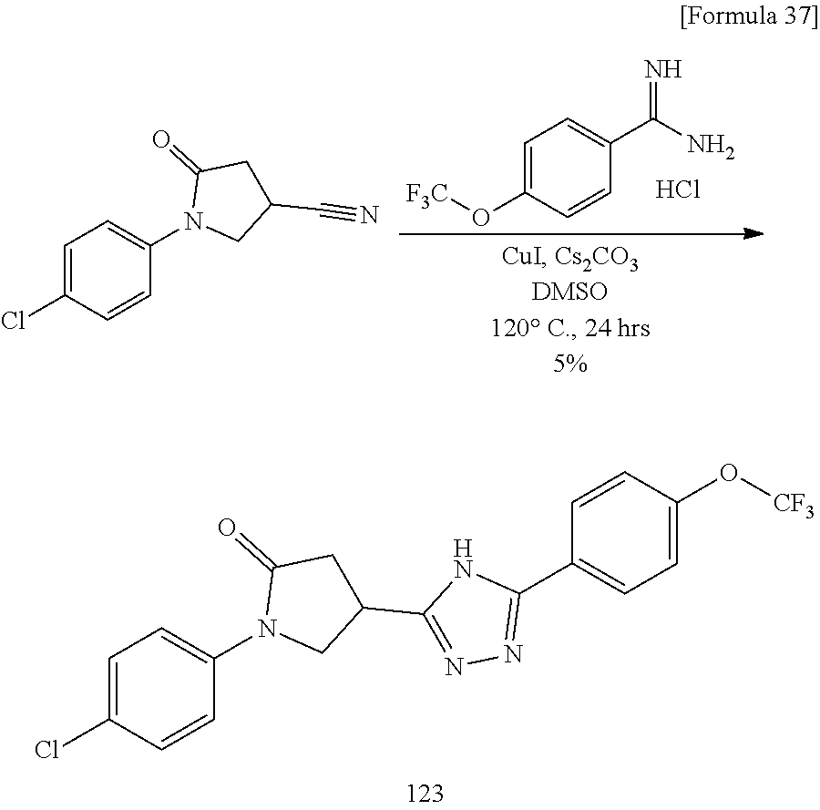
C1=C(Cl)C=CC(N2CC(C3=NN=C(C4=CC=C(O[CF3])C=C4)N3)CC2=O)=C1.C1=C(Cl)C=CC(N2CC(C#N)CC2=O)=C1.C1=C(O[F3C])C=CC(C(N)=N)=C1.Cl
